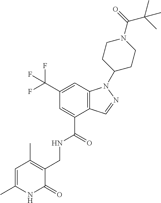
C12=C(C=C(C(F)(F)F)C=C1C(=O)NCC1=C(C)C=C(C)NC1=O)N(C1CCN(C(=O)C(C)(C)C)CC1)N=C2
